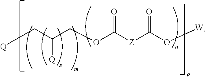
[Q]CC(COC([Z]C(O[W])=O)=O)[Q]
